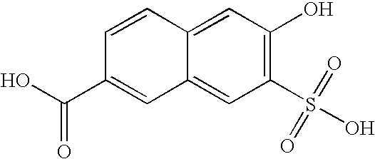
C12=CC(S(=O)(=O)O)=C(O)C=C1C=CC(C(O)=O)=C2
